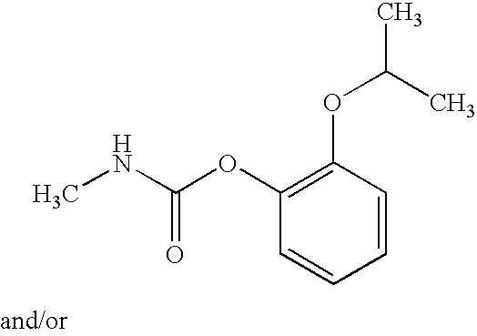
C1=CC(OC(C)C)=C(OC(NC)=O)C=C1
